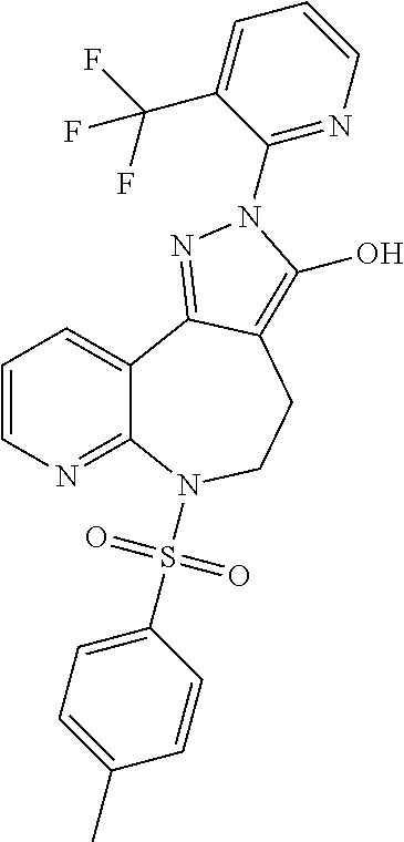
C1=CN=C2C(=C1)C1=NN(C3=NC=CC=C3C(F)(F)F)C(O)=C1CCN2S(C1=CC=C(C)C=C1)(=O)=O
